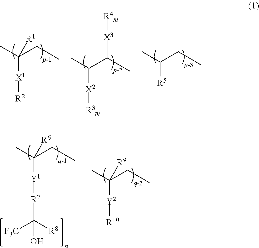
CC(CC)([Y1][R7]C([F3C])([R8])O)[R6].CC(CC)([Y2][R10])[R9].CC(CC)([X1][R2])[R1].CC(CC)[R5].CC([X2][R3m])C(C)[X3][R4m]
